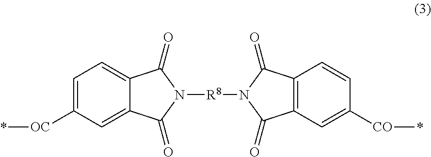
*[OC]C1=CC=C2C(=C1)C(=O)N([R8]N1C(=O)C3=C(C1=O)C=CC([CO]*)=C3)C2=O
